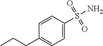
C1(CCC)=CC=C(S(N)(=O)=O)C=C1
